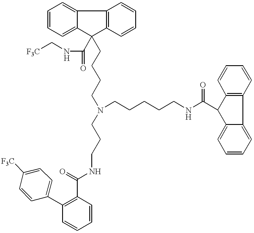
C12=C(C3=CC=CC=C3C1(CCCCN(CCCNC(C1=C(C3=CC=C([F3C])C=C3)C=CC=C1)=O)CCCCCNC(C1C3=CC=CC=C3C3=C1C=CC=C3)=O)C(NC[F3C])=O)C=CC=C2
